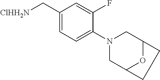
C1(C[ClHH2N])=CC=C(N2CC3OC(C2)CC3)C(F)=C1
